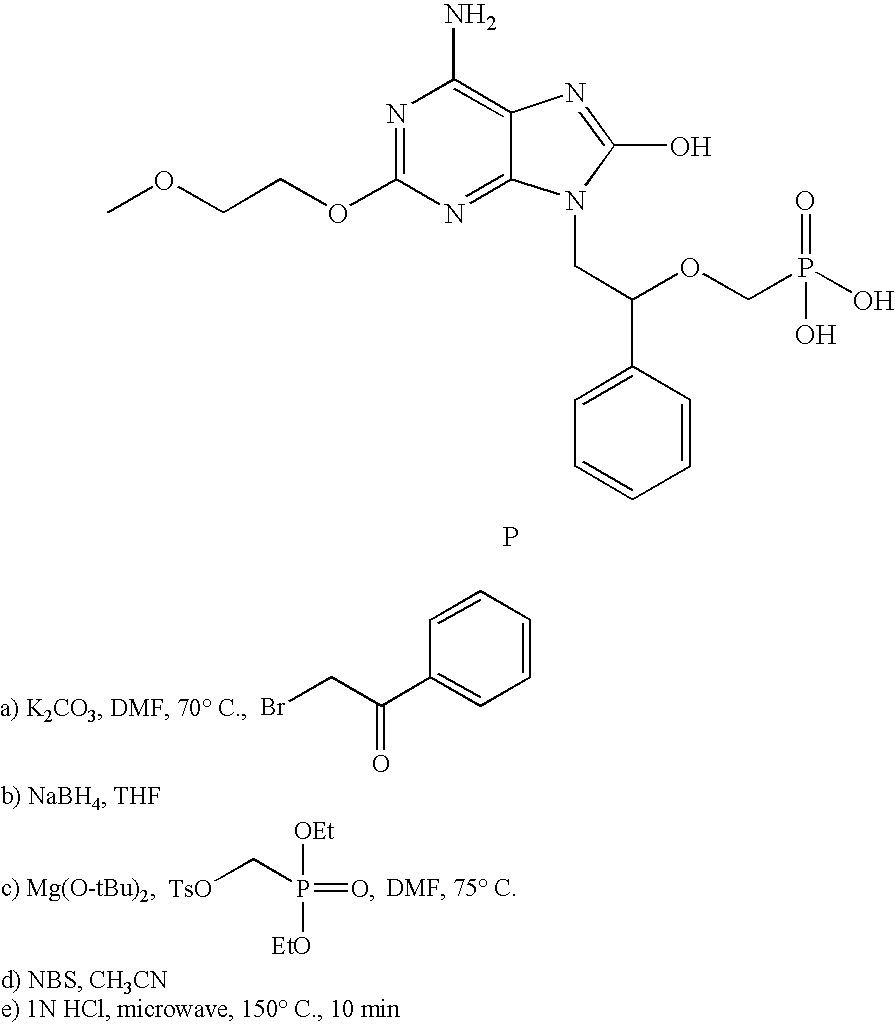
N1=C(OCCOC)N=C2C(=C1N)N=C(O)N2CC(OCP(O)(=O)O)C1=CC=CC=C1.P.[TsO]CP([OEt])(=O)[EtO].C1=CC=CC(C(CBr)=O)=C1
